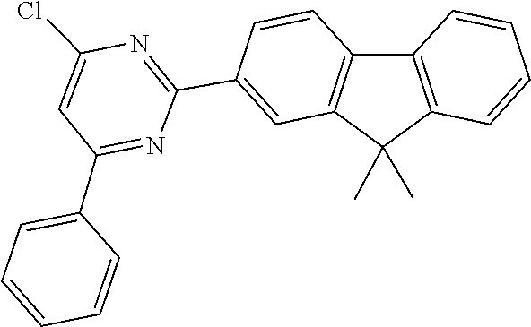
C1=CC=CC2=C1C1=C(C=C(C3=NC(Cl)=CC(C4=CC=CC=C4)=N3)C=C1)C2(C)C
